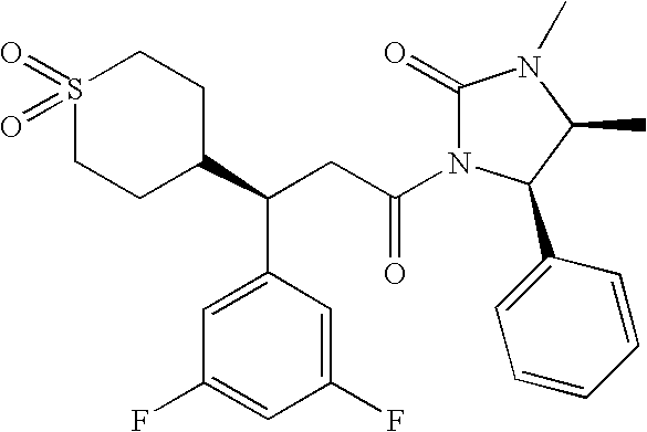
S1(=O)(=O)CCC(C(C2=CC(F)=CC(F)=C2)CC(N2C(=O)N(C)C(C)C2C2=CC=CC=C2)=O)CC1
